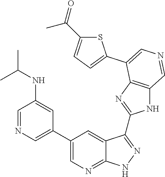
C1=NC=C(C2=CN=C3C(=C2)C(C2=NC4=C(N2)C=NC=C4C2=CC=C(C(=O)C)S2)=NN3)C=C1NC(C)C
